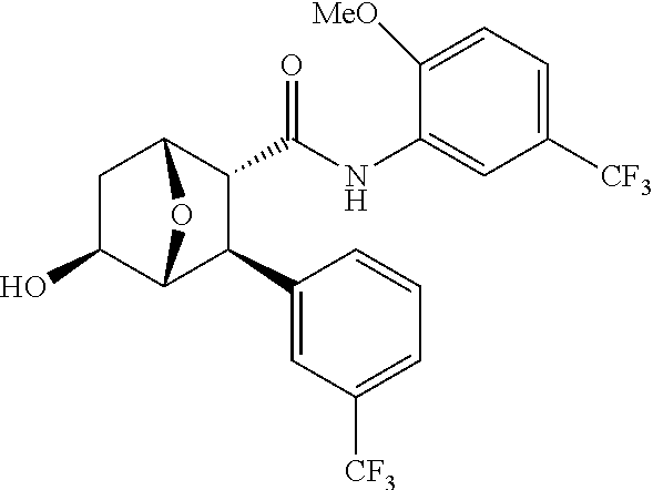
C1C(O)C2C(C3=CC([CF3])=CC=C3)C(C(=O)NC3=CC([CF3])=CC=C3[MeO])C1O2
